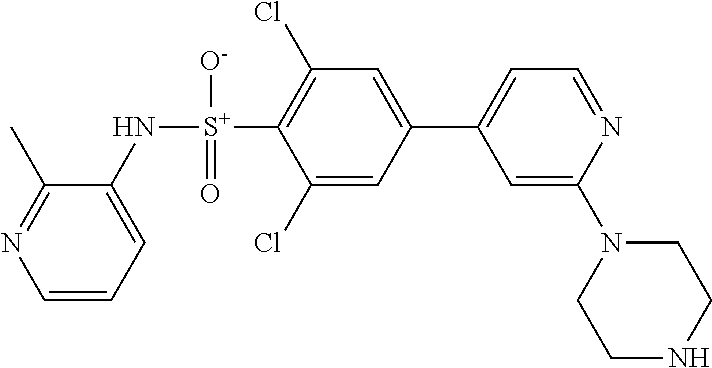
C1(N[S+](C2=C(Cl)C=C(C3=CC=NC(N4CCNCC4)=C3)C=C2Cl)([O-])=O)=CC=CN=C1C
